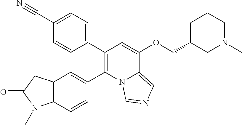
C1(C2=C(C3=CC4=C(C=C3)N(C)C(=O)C4)N3C(=CN=C3)C(OCC3CN(C)CCC3)=C2)=CC=C(C#N)C=C1
